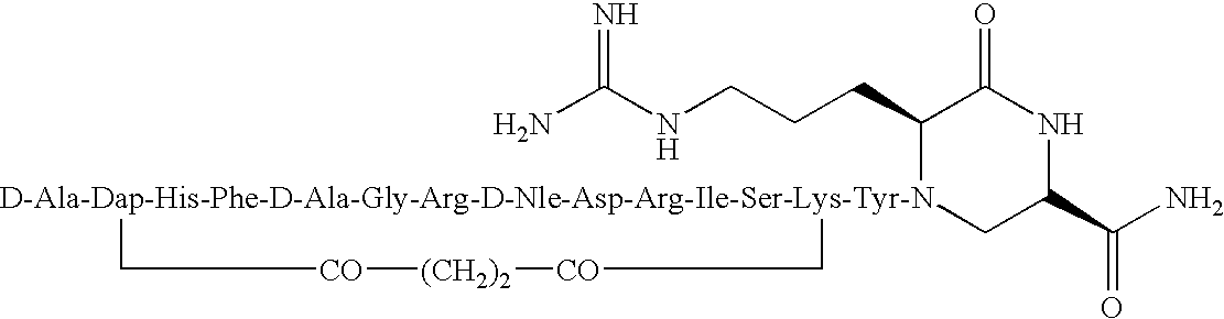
NC(NCCCC1[D-Ala-Dap-His-Phe-D-Ala-Gly-Arg-D-Nle-Asp-Arg-Ile-Ser-Lys-Tyr-N]2(CC(C(N)=O)NC1=O)C[CO][(CH2)2][CO]C2)=N
